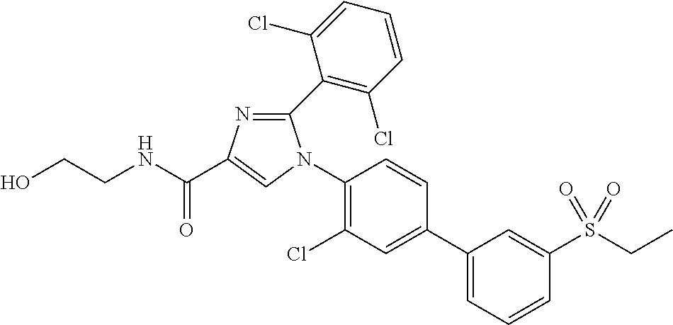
C(CNC(=O)C1=CN(C2=C(Cl)C=C(C3=CC=CC(S(CC)(=O)=O)=C3)C=C2)C(C2=C(Cl)C=CC=C2Cl)=N1)O
